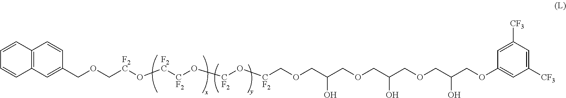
C12=C(C=C(COC[F2C]O[F2C][CF2]O[CF2]O[CF2]COCC(COCC(O)COCC(COC3=CC([CF3])=CC([CF3])=C3)O)O)C=C1)C=CC=C2
